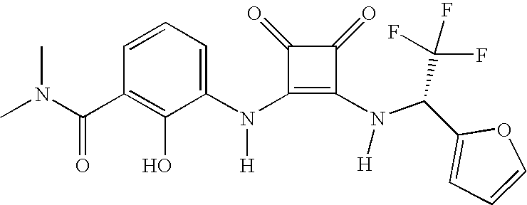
N(C1=C(N(C(C2=CC=CO2)C(F)(F)F)[H])C(=O)C1=O)([H])C1=CC=CC(C(N(C)C)=O)=C1O
